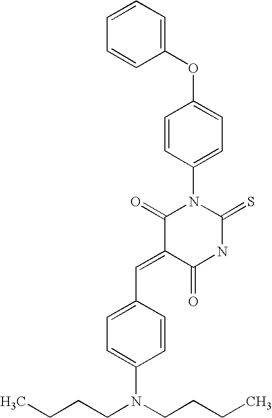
O=C1C(=CC2=CC=C(N(CCCC)CCCC)C=C2)C(=O)N(C2=CC=C(OC3=CC=CC=C3)C=C2)C(=S)N1
